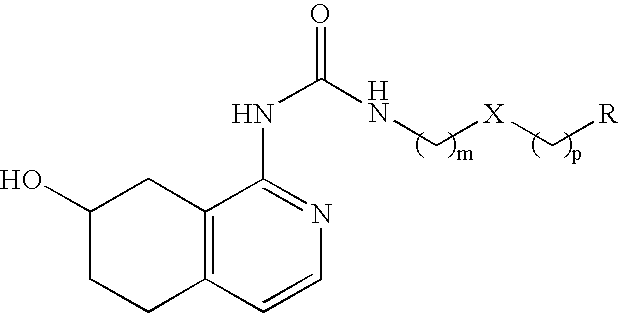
C12=C(C=CN=C1NC(NC[X]C[R])=O)CCC(O)C2
